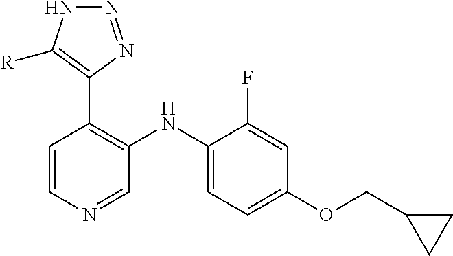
C1=CN=CC(NC2=CC=C(OCC3CC3)C=C2F)=C1C1=C([R])NN=N1
